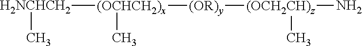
[H2NCHCH2]([(OCHCH2)x]([(OR)y][(OCH2CH)z](C)N)C)C
